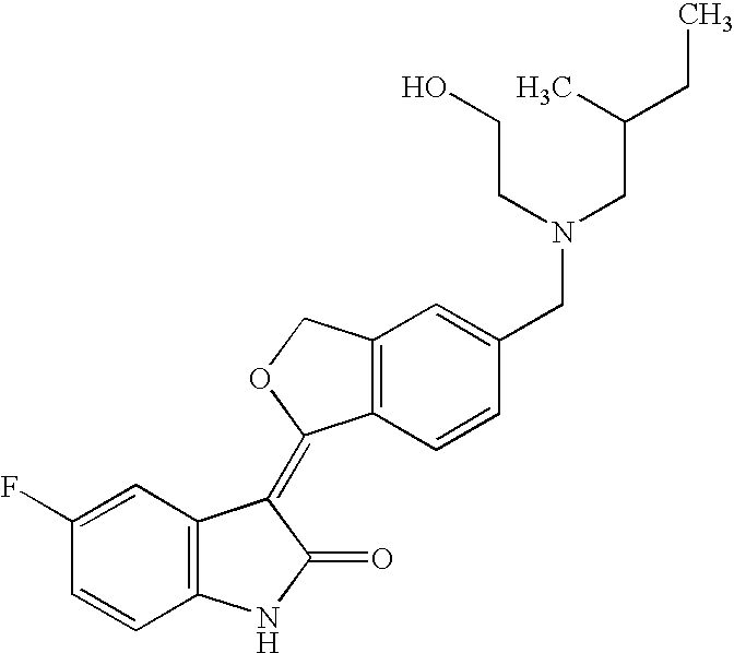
C1=C(F)C=CC2=C1C(=C1C3=C(C=C(CN(CC(CC)C)CCO)C=C3)CO1)C(=O)N2
